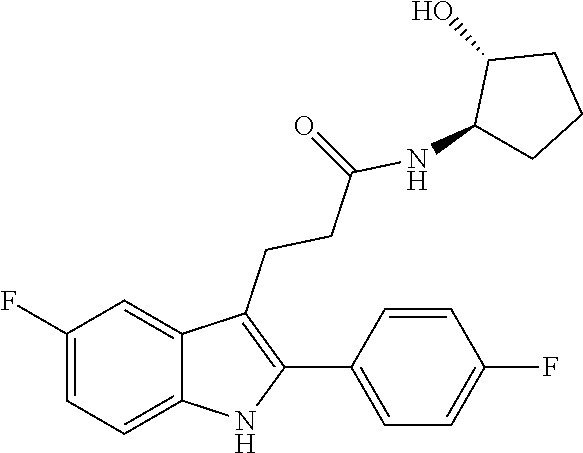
C1=CC(F)=CC=C1C1=C(CCC(=O)NC2CCCC2O)C2=CC(F)=CC=C2N1
